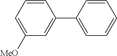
C1([MeO])=CC=CC(C2=CC=CC=C2)=C1
